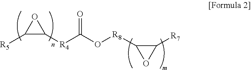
C1([R5])C([R4]C(O[R8]C2OC2[R7])=O)O1
